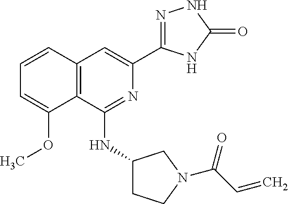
N1=C(NC2CCN(C(C=C)=O)C2)C2=C(C=C1C1=NNC(=O)N1)C=CC=C2OC
